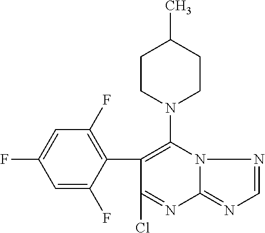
C1(C2=C(F)C=C(F)C=C2F)=C(N2CCC(C)CC2)N2C(=NC=N2)N=C1Cl
